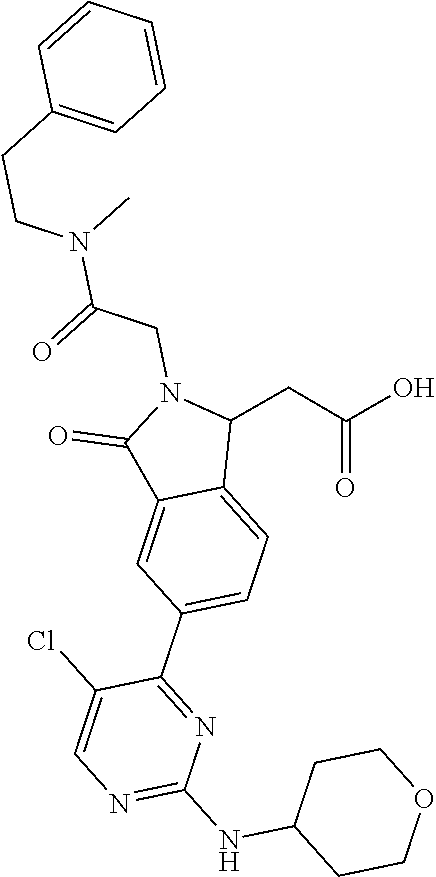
N1=C(NC2CCOCC2)N=C(C2=CC=C3C(=C2)C(=O)N(CC(N(CCC2=CC=CC=C2)C)=O)C3CC(O)=O)C(Cl)=C1
